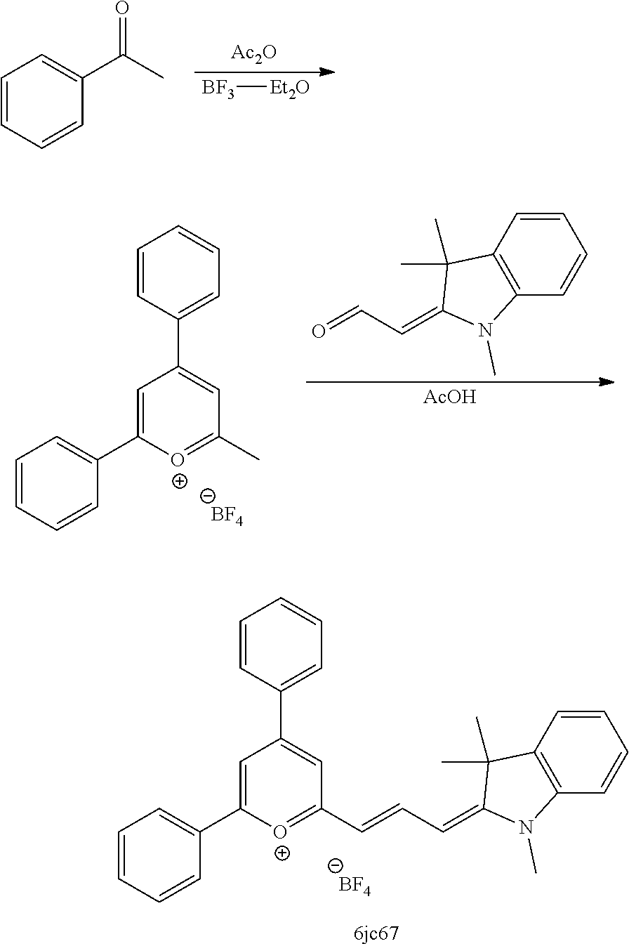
C1=CC=CC(C(C)=O)=C1.[Ac2O].[BF3][Et2O].C1=CC=CC(C2=CC(C3=CC=CC=C3)=CC(C)=[O+]2)=C1.[BF4].C1=CC2=C(C=C1)N(C)C(=CC=O)C2(C)C.[AcOH].[BF4].C1=CC=CC(C2=CC(C3=CC=CC=C3)=CC(C=CC=C3C(C)(C)C4=C(C=CC=C4)N3C)=[O+]2)=C1
